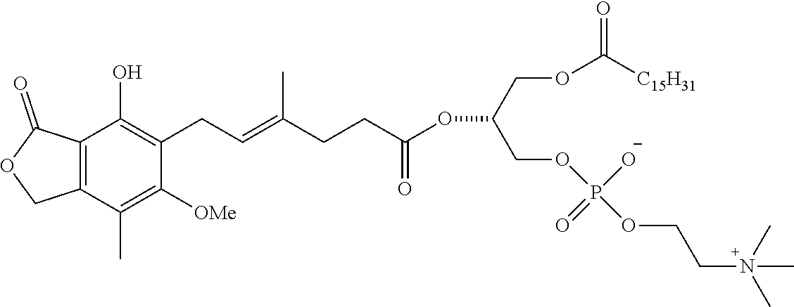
C12=C(C(C)=C([OMe])C(CC=C(CCC(=O)OC(COC([C15H31])=O)COP(OCCN(C)(C)C)([O-])=O)C)=C1O)COC2=O
